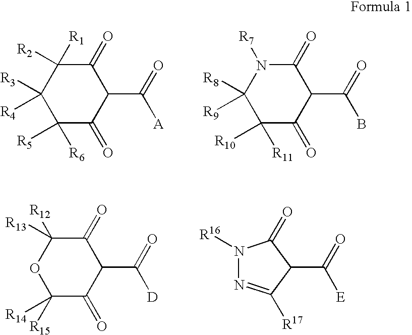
C1([R3])([R4])C([R6])([R5])C(=O)C(C(=O)[A])C(=O)C1([R1])[R2].C1([R8])([R9])C([R11])([R10])C(=O)C(C(=O)B)C(=O)N1[R7].O1C([R14])([R15])C(=O)C(C(=O)[D])C(=O)C1([R13])[R12].C1(C(=O)[E])C(=O)N([R16])N=C1[R17]
